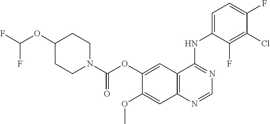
C12=C(N=CN=C1NC1=CC=C(F)C(Cl)=C1F)C=C(OC)C(OC(N1CCC(OC(F)F)CC1)=O)=C2
